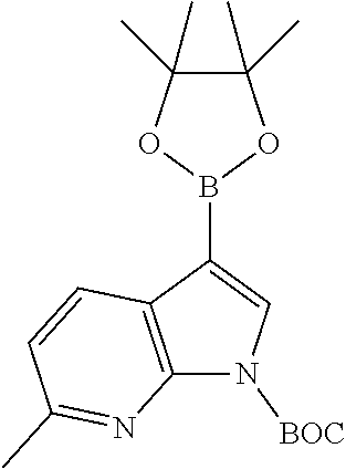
C12=C(C(B3OC(C)(C)C(C)(C)O3)=CN1[BOC])C=CC(C)=N2
